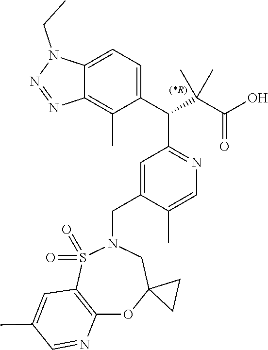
C1=C(CN2S(=O)(=O)C3=C(OC4(C2)CC4)N=CC(C)=C3)C(C)=CN=C1C(C1=CC=C2C(=C1C)N=NN2CC)C(C(O)=O)(C)C
